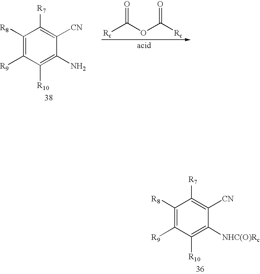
C1(N)=C([R10])C([R9])=C([R8])C([R7])=C1[CN].[Rc]C(OC([Rc])=O)=O.C1([NHC(O)Rc])=C([R10])C([R9])=C([R8])C([R7])=C1[CN]
